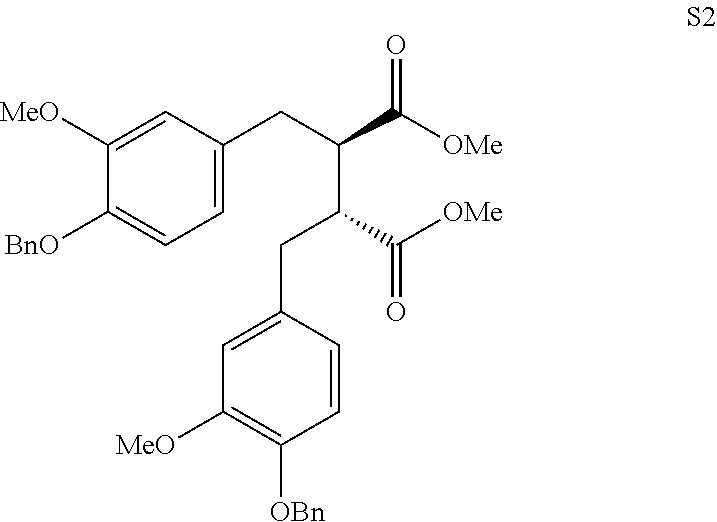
C1([MeO])=CC(CC(C(=O)[OMe])C(CC2=CC([MeO])=C([OBn])C=C2)C(=O)[OMe])=CC=C1[BnO]
